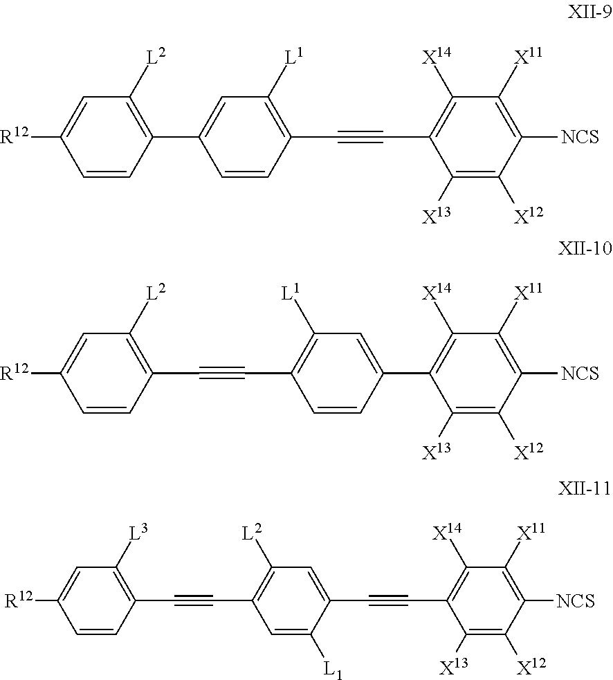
C1([L1])=C(C#CC2=C([X14])C([X11])=C([NCS])C([X12])=C2[X13])C=CC(C2=C([L2])C=C([R12])C=C2)=C1.C1=C(C2=C([X14])C([X11])=C([NCS])C([X12])=C2[X13])C=CC(C#CC2=C([L2])C=C([R12])C=C2)=C1[L1].C1=C(C#CC2=C([X14])C([X11])=C([NCS])C([X12])=C2[X13])C([L1])=CC(C#CC2=C([L3])C=C([R12])C=C2)=C1[L2]
